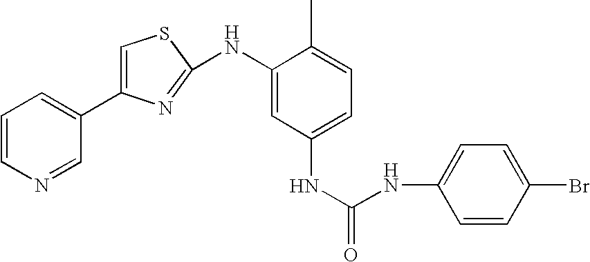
C1=CN=CC(C2=CSC(NC3=CC(NC(=O)NC4=CC=C(Br)C=C4)=CC=C3C)=N2)=C1
